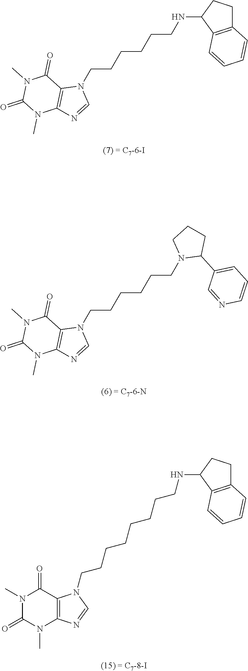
N1(C)C(=O)N(C)C2=C(C1=O)N(CCCCCCCCNC1C3=C(CC1)C=CC=C3)C=N2.C(CCCCCN1C2=C(N=C1)N(C)C(=O)N(C)C2=O)NC1CCC2=C1C=CC=C2.C(CCCCCN1C2=C(N=C1)N(C)C(=O)N(C)C2=O)N1C(C2=CC=CN=C2)CCC1
